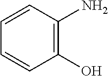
C1(O)=C(N)C=CC=C1
